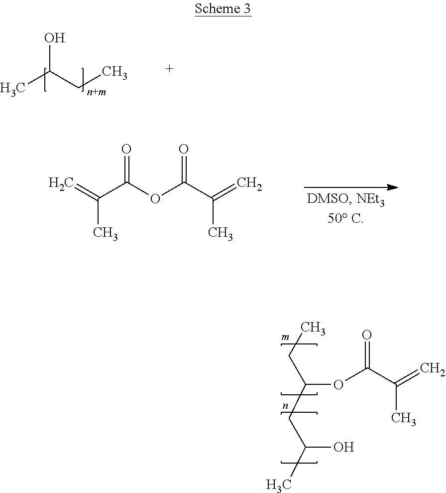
C(CC)(CC(O)C)OC(C(=C)C)=O.OC(CC)C.O=C(OC(C(=C)C)=O)C(=C)C
